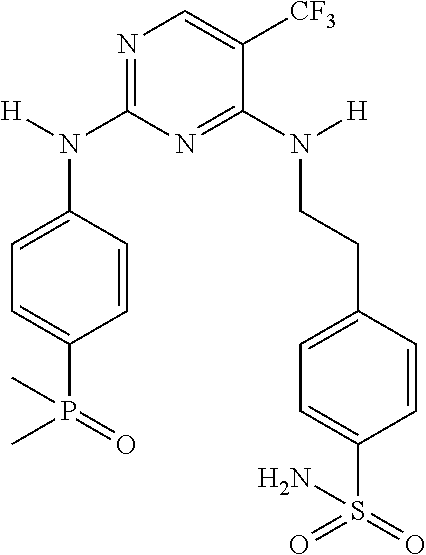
N1=C(N(C2=CC=C(P(=O)(C)C)C=C2)[H])N=C(N([H])CCC2=CC=C(S(=O)(=O)N)C=C2)C([CF3])=C1
